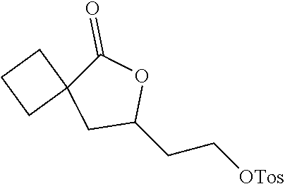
C1(CC[OTos])OC(=O)C2(C1)CCC2
